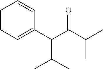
C1=CC=C(C(C(C(C)C)=O)C(C)C)C=C1
